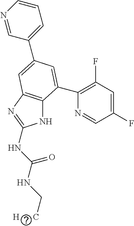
N1C2=C(N=C1NC(NC[H      C])=O)C=C(C1=CC=CN=C1)C=C2C1=C(F)C=C(F)C=N1
